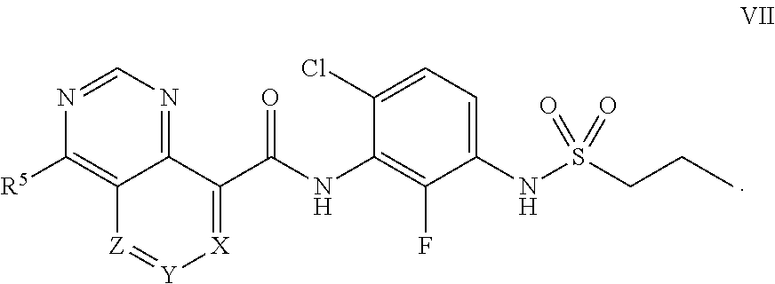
N1=CN=C2C(=C1[R5])[Z]=[Y][X]=C2C(NC1=C(F)C(NS(CCC)(=O)=O)=CC=C1Cl)=O
